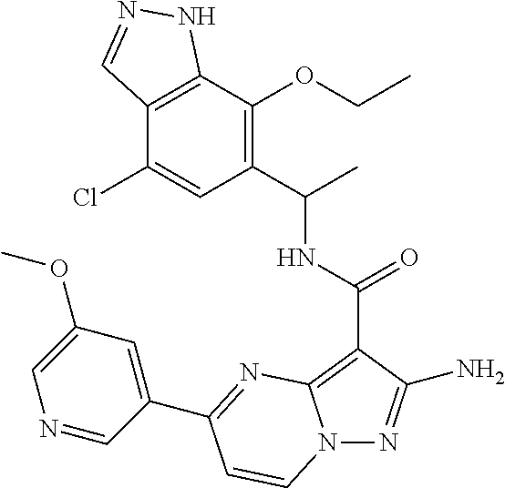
C12=C(C(OCC)=C(C(C)NC(=O)C3=C4N(N=C3N)C=CC(C3=CC(OC)=CN=C3)=N4)C=C1Cl)NN=C2
